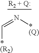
C(=N[*(Q)])[*(R2)]
